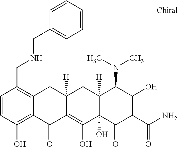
C12([H])C(O)(C(=O)C(C(N)=O)=C(O)C1N(C)C)C(O)=C1C([H])(C2)CC2=C(CNCC3=CC=CC=C3)C=CC(O)=C2C1=O
